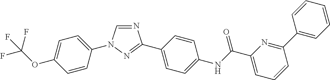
C1=CC(N2C=NC(C3=CC=C(NC(C4=CC=CC(C5=CC=CC=C5)=N4)=O)C=C3)=N2)=CC=C1OC(F)(F)F
